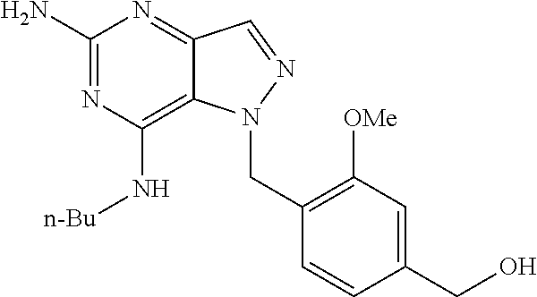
C1(N)=NC(N[n-Bu])=C2C(=N1)C=NN2CC1=C([OMe])C=C(CO)C=C1
